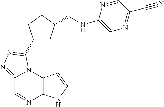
C12=NN=C(C3CC(CNC4=CN=C(C#N)C=N4)CC3)N1C1=C(N=C2)NC=C1
